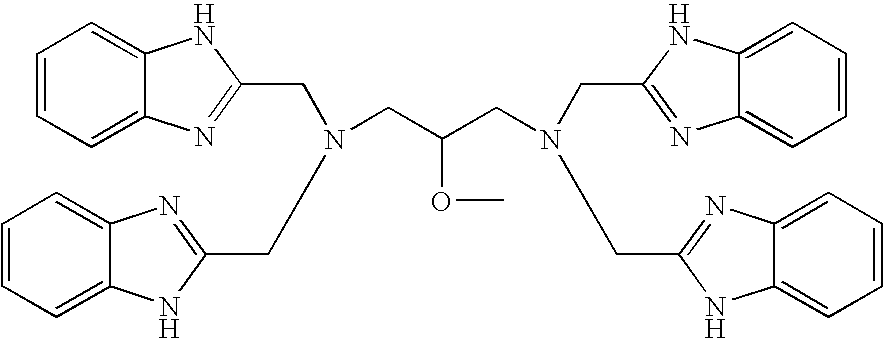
C1=CC=C2C(=C1)NC(CN(CC(CN(CC1=NC3=CC=CC=C3N1)CC1=NC3=CC=CC=C3N1)OC)CC1=NC3=CC=CC=C3N1)=N2
